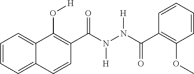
C1(C(N(N(C(C2=C(OC)C=CC=C2)=O)[H])[H])=O)=C(O[H])C2=CC=CC=C2C=C1
